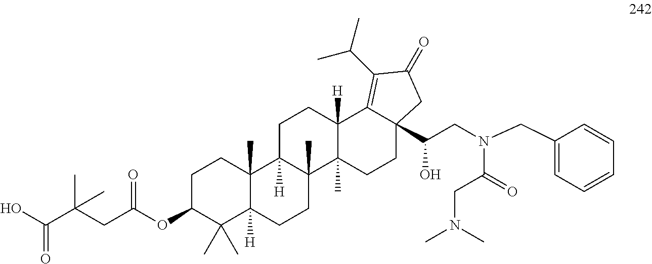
C1C(OC(CC(C(O)=O)(C)C)=O)C(C)(C)C2([H])C(C)(C1)C1([H])C(C)(CC2)C2(C)C([H])(CC1)C1=C(C(C)C)C(=O)CC1(C(CN(CC1=CC=CC=C1)C(=O)CN(C)C)O)CC2
